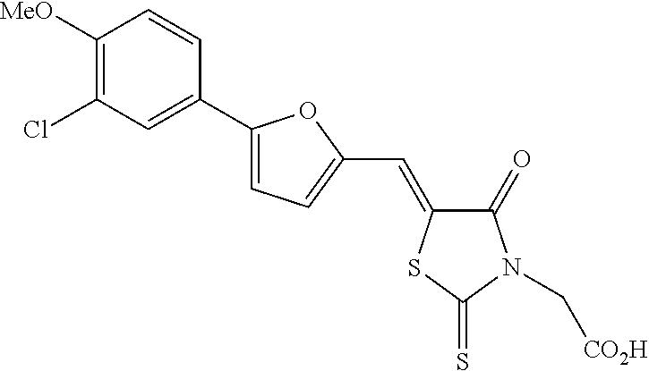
C1(=O)C(=CC2=CC=C(C3=CC(Cl)=C([MeO])C=C3)O2)SC(=S)N1C[CO2H]
